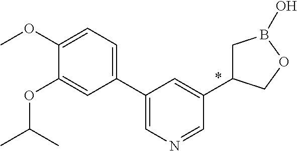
C1(C2=CN=CC(C3CB(O)OC3)=C2)=CC=C(OC)C(OC(C)C)=C1
